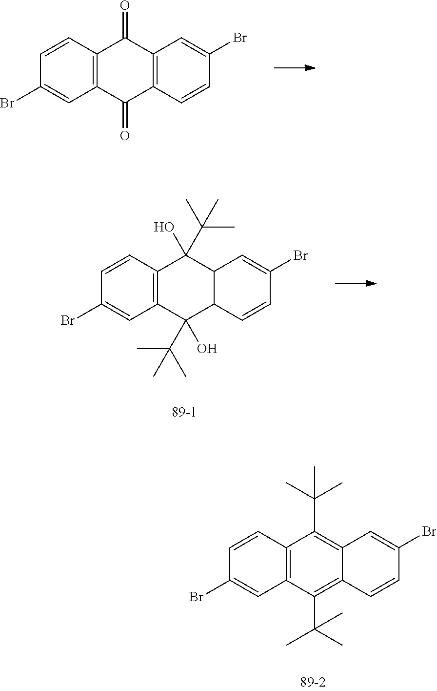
C12=C(C(=O)C3=C(C1=O)C=C(Br)C=C3)C=C(Br)C=C2.C12=C(C(C(C)(C)C)(O)C3C(C1(O)C(C)(C)C)C=C(Br)C=C3)C=C(Br)C=C2.C12=C(C(C(C)(C)C)=C3C(=C1C(C)(C)C)C=C(Br)C=C3)C=C(Br)C=C2
